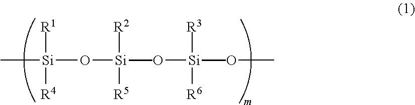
C[Si](O[Si](O[Si](OC)(C)([R6])[R3])(C)([R5])[R2])([R1])[R4]
